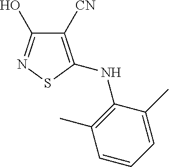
C1([CN])=C(NC2=C(C)C=CC=C2C)SN=C1O
